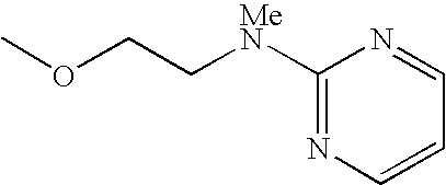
C1([MeN]CCOC)=NC=CC=N1
